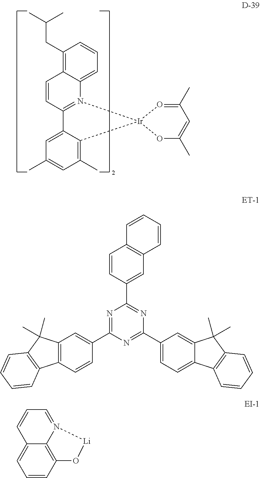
C1=CC2=N(C3=CC=CC(CC(C)C)=C13)[Ir]1(C3=C(C)C=C(C)C=C23)OC(C)=CC(C)=O1.C1=C(C2=NC(C3=CC4=C(C=C3)C3=C(C4(C)C)C=CC=C3)=NC(C3=CC4=C(C=C3)C=CC=C4)=N2)C=C2C(=C1)C1=C(C2(C)C)C=CC=C1.C1=CC2=C3C(=C1)C=CC=N3[Li]O2
